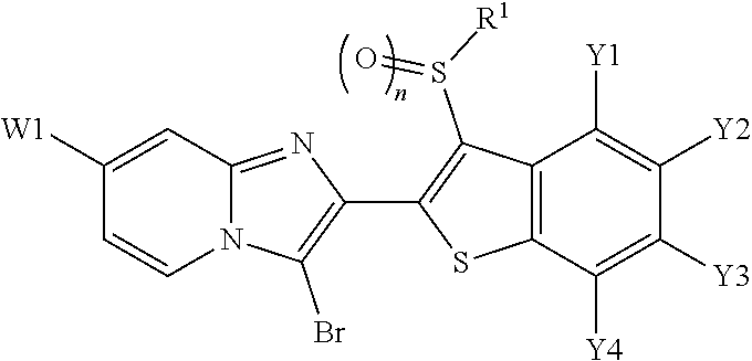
N12C(=NC(C3=C(S(=O)[R1])C4=C(S3)C([Y4])=C([Y3])C([Y2])=C4[Y1])=C1Br)C=C([W1])C=C2
